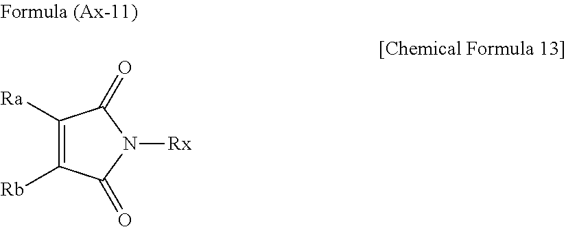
C1([Ra])=C([Rb])C(=O)N([Rx])C1=O
